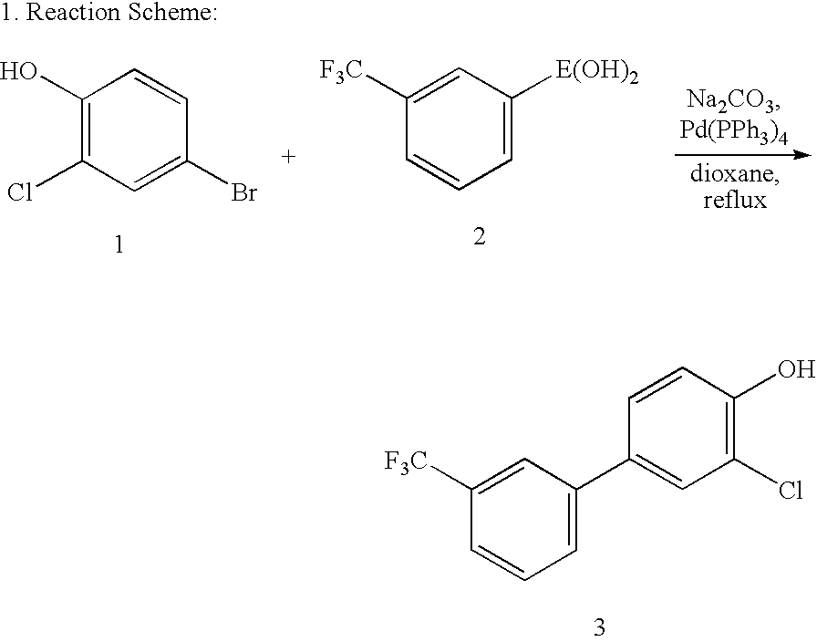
C1([F3C])=CC(C2=CC(Cl)=C(O)C=C2)=CC=C1.C1([F3C])=CC([E(OH)2])=CC=C1.C1(O)=C(Cl)C=C(Br)C=C1
